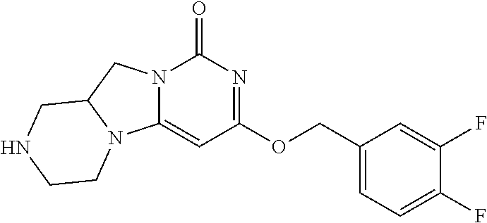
C1(F)=CC=C(COC2=NC(=O)N3C(=C2)N2C(C3)CNCC2)C=C1F
